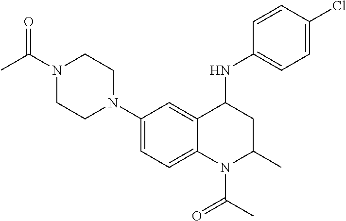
C1(N2CCN(C(C)=O)CC2)=CC=C2C(=C1)C(NC1=CC=C(Cl)C=C1)CC(C)N2C(C)=O
